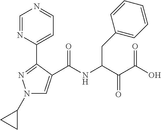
N1(C2CC2)C=C(C(NC(C(C(O)=O)=O)CC2=CC=CC=C2)=O)C(C2=CC=NC=N2)=N1
